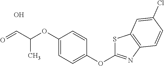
S1C(OC2=CC=C(OC(C=O)C)C=C2)=NC2=C1C=C(Cl)C=C2.O
